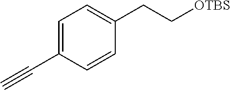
C1=C(C#C)C=CC(CC[OTBS])=C1
